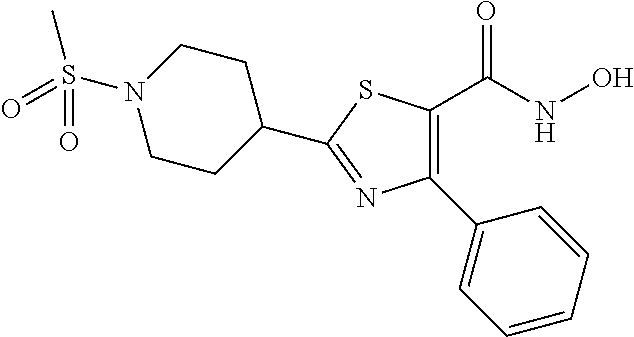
C1(C2=CC=CC=C2)=C(C(NO)=O)SC(C2CCN(S(C)(=O)=O)CC2)=N1
